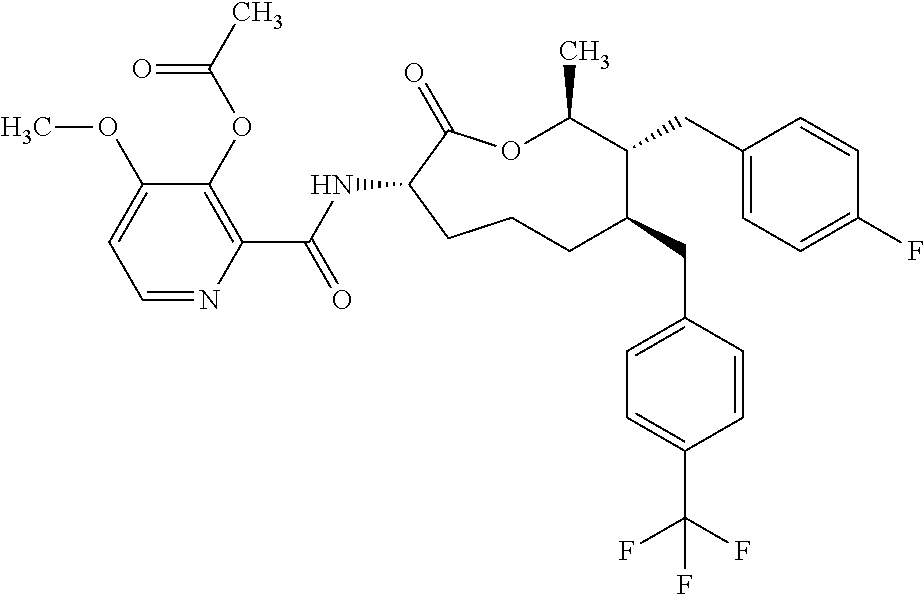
C1CC(NC(C2=C(OC(C)=O)C(OC)=CC=N2)=O)C(=O)OC(C)C(CC2=CC=C(F)C=C2)C(CC2=CC=C(C(F)(F)F)C=C2)C1
